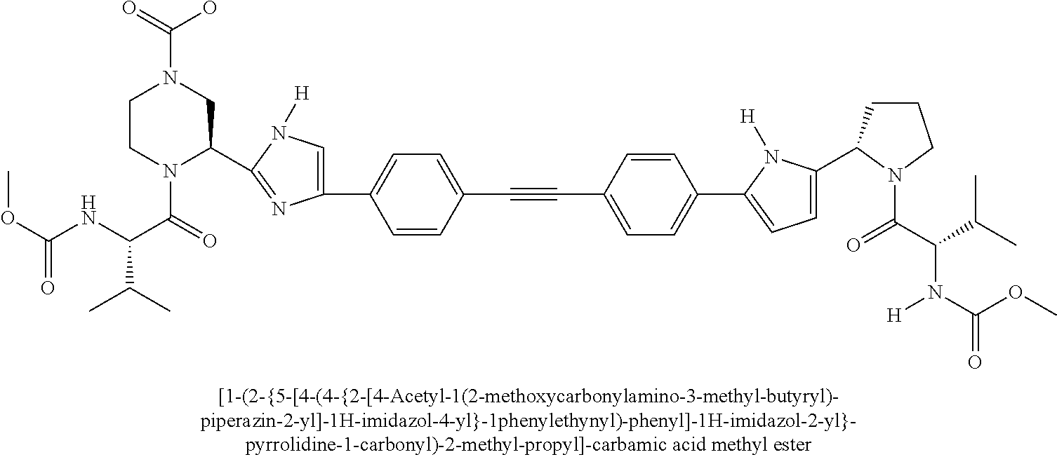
C1CN(C(=O)C(NC(OC)=O)C(C)C)C(C2=NC(C3=CC=C(C#CC4=CC=C(C5=CC=C(C6CCCN6C(=O)C(C(C)C)N([H])C(OC)=O)N5[H])C=C4)C=C3)=CN2[H])CN1C(=O)O
